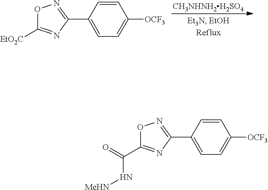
[CH3NHNH2H2SO4].C1=CC(C2=NOC([EtO2C])=N2)=CC=C1[OCF3].C1=CC(C2=NOC(C(N[MeHN])=O)=N2)=CC=C1[OCF3]
